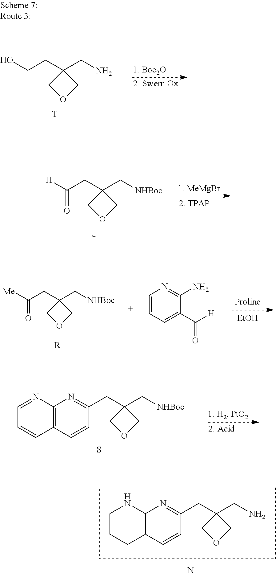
[1. Boc2O].[2. Swern Ox].C(C1(CCO)COC1)N.[T].[1. MeMgBr].[2. TPAP].C(C1(CC([H])=O)COC1)[NHBoc].[U].[EtOH].C1=CC=C(C([H])=O)C(N)=N1.C(C1(CC([Me])=O)COC1)[NHBoc].[R].S.C1=NC2=C(C=C1)C=CC(CC1(C[NHBoc])COC1)=N2.N.C1CCC2=C(N1)N=C(CC1(CN)COC1)C=C2
